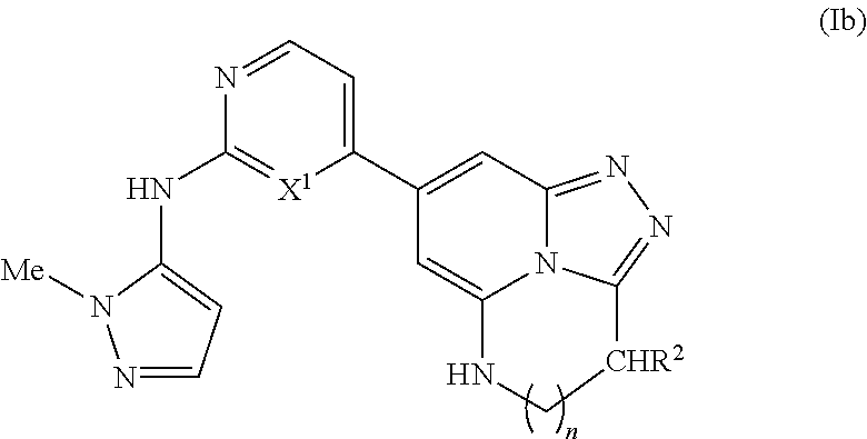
N1=CC=C(C2=CC3=NN=C4N3C(=C2)NC[CHR2]4)[X1]=C1NC1=CC=NN1[Me]
